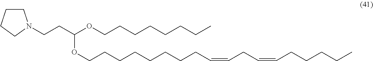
C(C(OCCCCCCCC)OCCCCCCCCC=CCC=CCCCCC)CN1CCCC1
